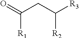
[R1]C(=O)CC([R3])[R2]
